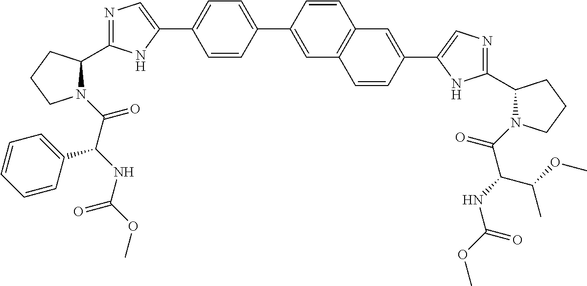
N1(C(=O)C(NC(OC)=O)C2=CC=CC=C2)C(C2=NC=C(C3=CC=C(C4=CC5=C(C=C4)C=C(C4=CN=C(C6N(C(=O)C(NC(OC)=O)C(OC)C)CCC6)N4)C=C5)C=C3)N2)CCC1
